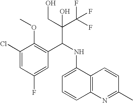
C1(Cl)=CC(F)=CC(C(NC2=CC=CC3=C2C=CC(C)=N3)C(C(F)(F)F)(CO)O)=C1OC
